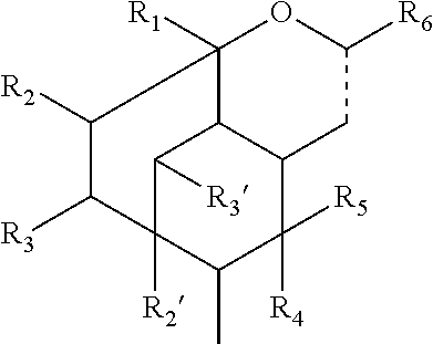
C1([R3])C2([R2])C(C)C([R5])([R4])C3C1C([R1])(OC([R6])C3)C([R2])C2[R3]
